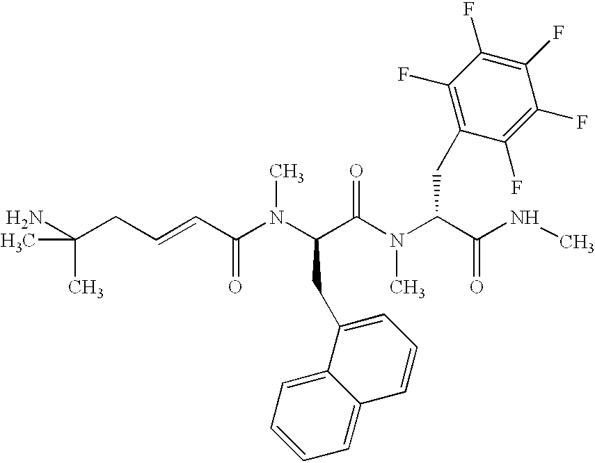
C(CC=CC(N(C(C(N(C(C(NC)=O)CC1=C(F)C(F)=C(F)C(F)=C1F)C)=O)CC1=CC=CC2=CC=CC=C12)C)=O)(N)(C)C
